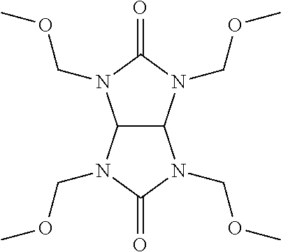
N1(COC)C(=O)N(COC)C2C1N(COC)C(=O)N2COC
